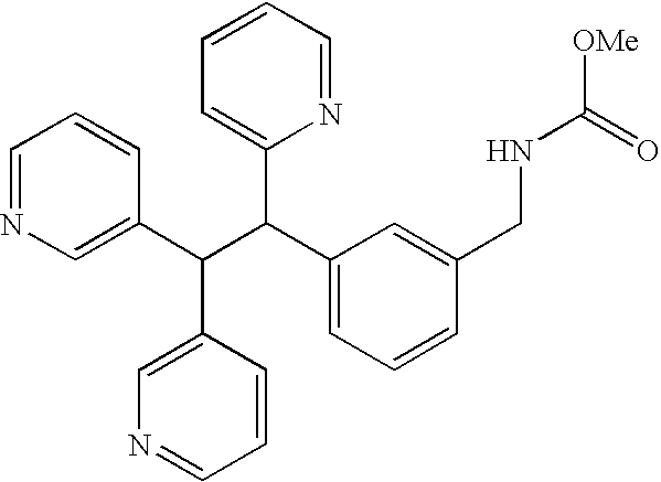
C1=NC=C(C(C(C2=CC=CC(CNC([OMe])=O)=C2)C2=CC=CC=N2)C2=CN=CC=C2)C=C1
